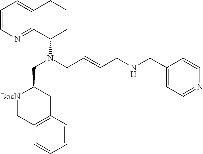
C1=CN=C2C(=C1)CCCC2N(CC1[BocN]CC2=C(C1)C=CC=C2)CC=CCNCC1=CC=NC=C1
